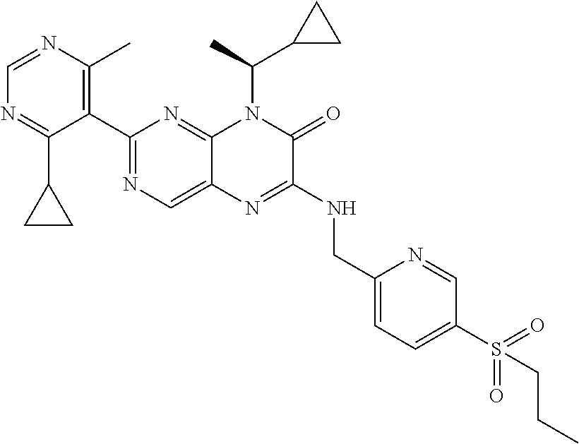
C1(C2=NC=C3C(=N2)N(C(C2CC2)C)C(=O)C(NCC2=CC=C(S(CCC)(=O)=O)C=N2)=N3)=C(C)N=CN=C1C1CC1
